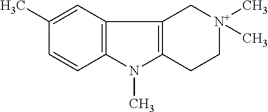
C1(C)=CC2=C(C=C1)N(C)C1=C2C[N+](C)(C)CC1
